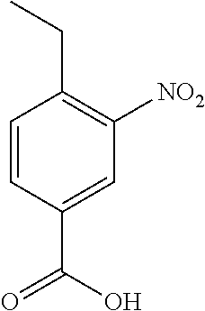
C1=CC(C(=O)O)=CC([NO2])=C1CC
